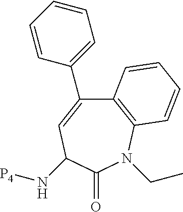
C1(C2=CC=CC=C2)=CC(N[P4])C(=O)N(CC)C2=C1C=CC=C2
